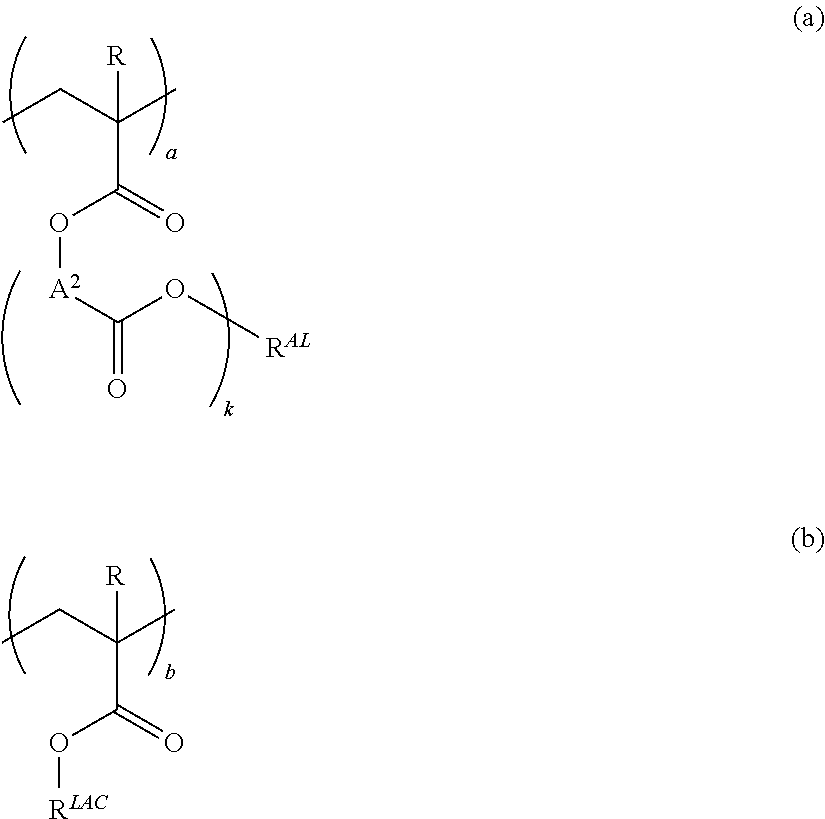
O([A2]C(=O)O[RAL])C(=O)C(C)(CC)[R].O([RLAC])C(=O)C(C)(CC)[R]
